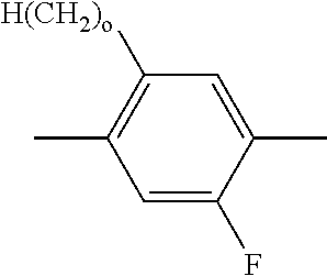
C1(C)=C([H(CH2)o])C=C(C)C(F)=C1
